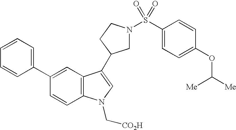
C1(C2=CC=CC=C2)=CC2=C(C=C1)N(C[CO2H])C=C2C1CN(S(C2=CC=C(OC([Me])[Me])C=C2)(=O)=O)CC1
